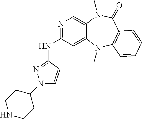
C1(N2C=CC(NC3=NC=C4C(=C3)N(C)C3=C(C(=O)N4C)C=CC=C3)=N2)CCNCC1
